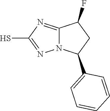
N12C(=NC(S)=N1)C(F)CC2C1=CC=CC=C1
